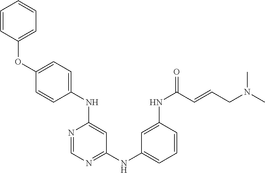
C1(OC2=CC=CC=C2)=CC=C(NC2=CC(NC3=CC=CC(NC(=O)C=CCN(C)C)=C3)=NC=N2)C=C1
